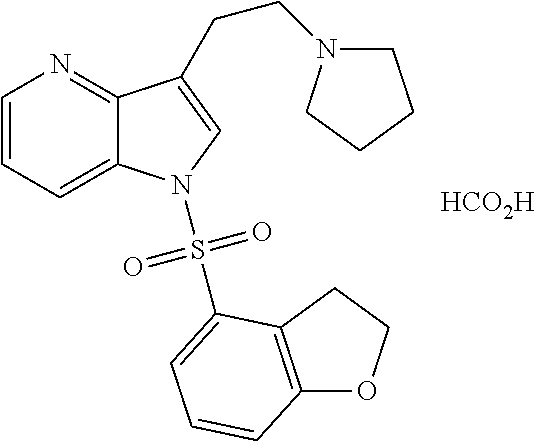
[HCO2H].C1=CC=C2C(=N1)C(CCN1CCCC1)=CN2S(=O)(=O)C1=CC=CC2=C1CCO2
